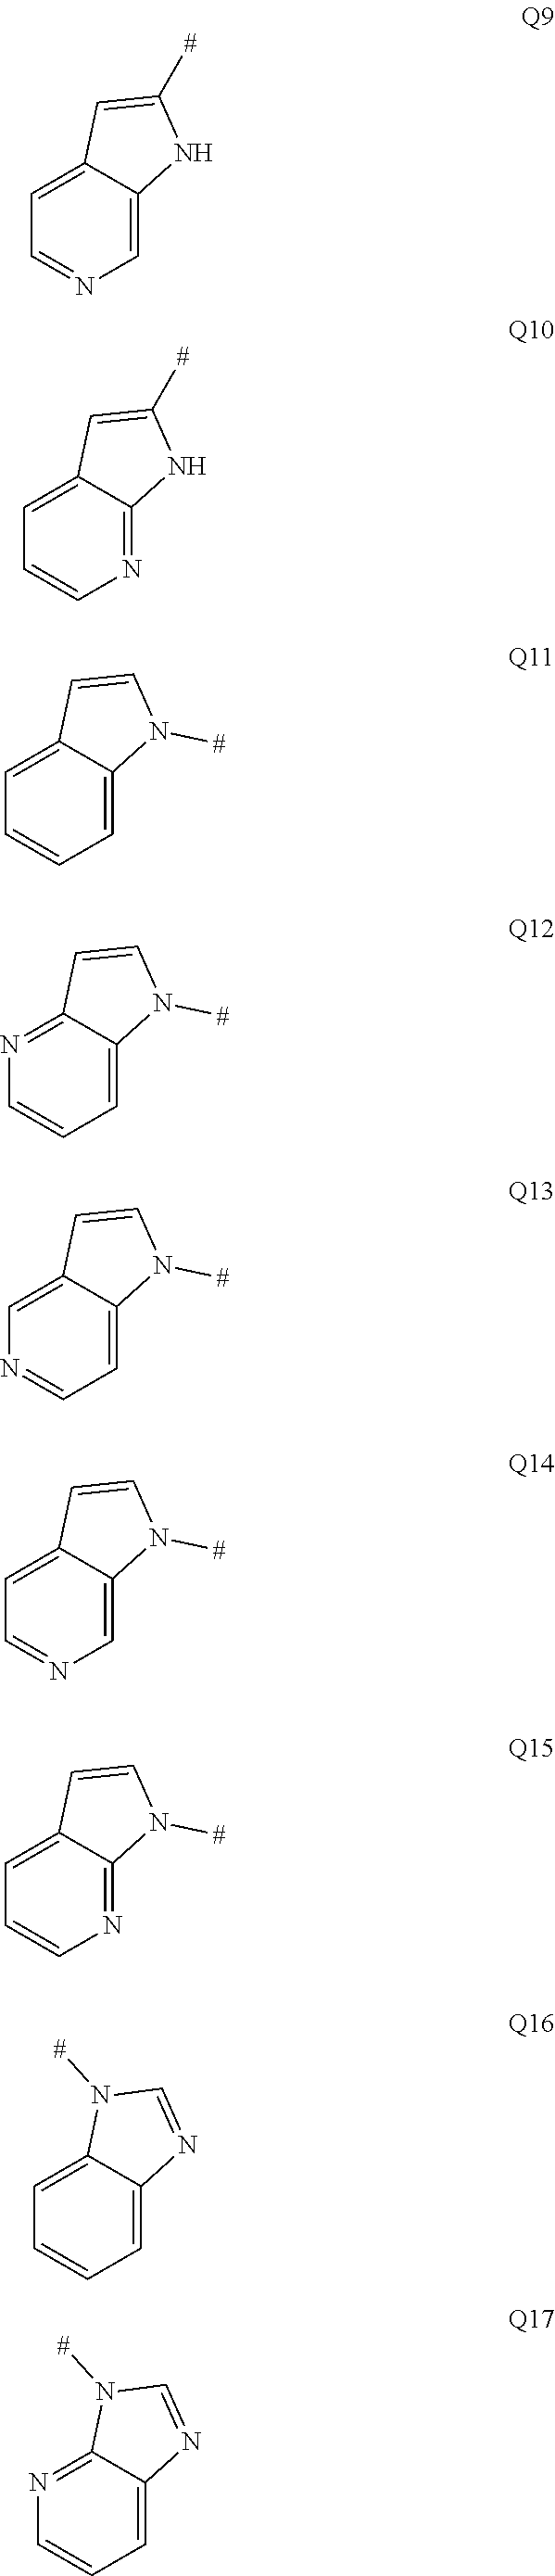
C1=C2C(=CC=N1)C=C([#])N2.N1=C2C(=CC=C1)C=C([#])N2.C1=C2C(=CC=C1)C=CN2[#].C1=C2C(=NC=C1)C=CN2[#].C1=C2C(=CN=C1)C=CN2[#].C1=C2C(=CC=N1)C=CN2[#].N1=C2C(=CC=C1)C=CN2[#].C1=C2C(=CC=C1)N([#])C=N2.C1=C2C(=NC=C1)N([#])C=N2
